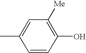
C1(C)=CC([Me])=C(O)C=C1
